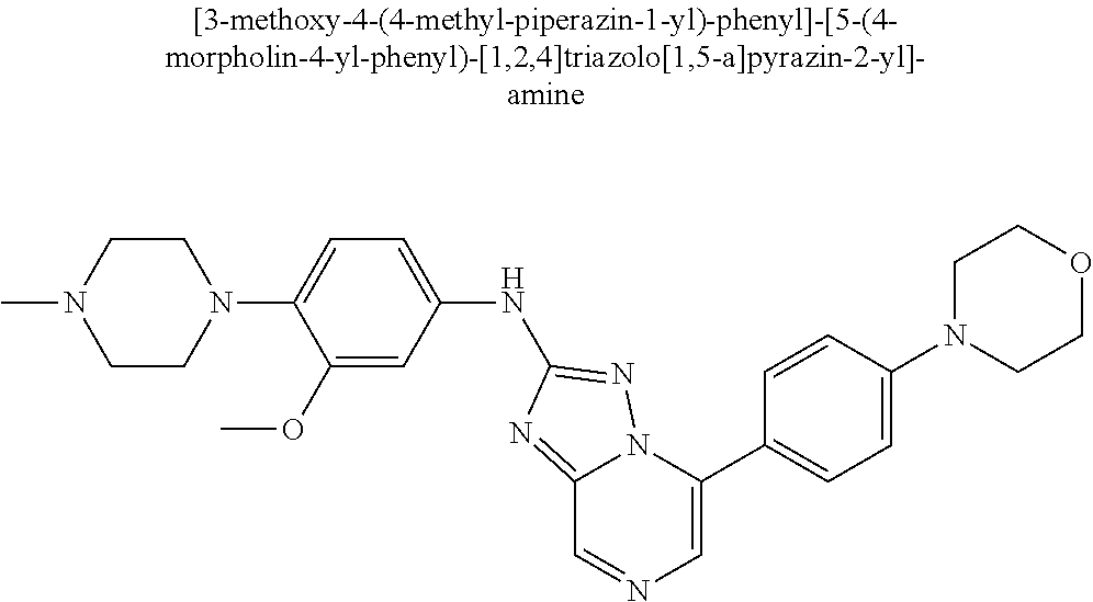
C1CN(C2=CC=C(NC3=NN4C(=N3)C=NC=C4C3=CC=C(N4CCOCC4)C=C3)C=C2OC)CCN1C
